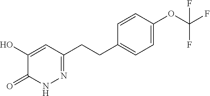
C1=C(OC(F)(F)F)C=CC(CCC2=NNC(=O)C(O)=C2)=C1
